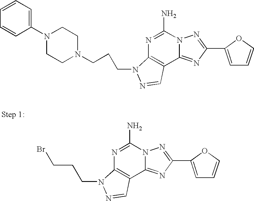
N1=C(N)N2C(=NC(C3=CC=CO3)=N2)C2=C1N(CCCBr)N=C2.N1=C(N)N2C(=NC(C3=CC=CO3)=N2)C2=C1N(CCCN1CCN(C3=CC=CC=C3)CC1)N=C2
